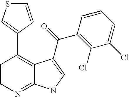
C1=CN=C2C(=C1C1=CSC=C1)C(C(C1=C(Cl)C(Cl)=CC=C1)=O)=CN2
